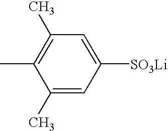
CC1=C(C)C=C([SO3Li])C=C1C
